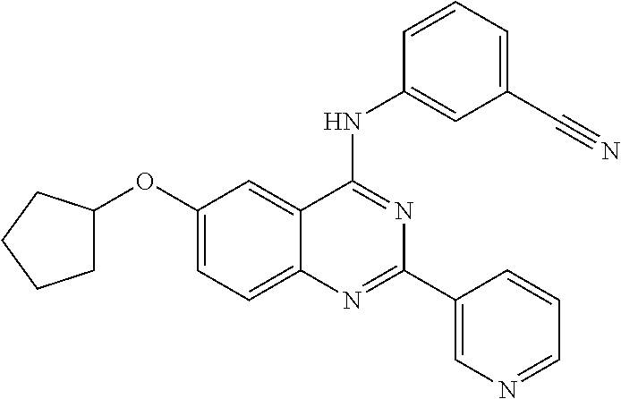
C1(OC2CCCC2)=CC=C2C(=C1)C(NC1=CC(C#N)=CC=C1)=NC(C1=CN=CC=C1)=N2
